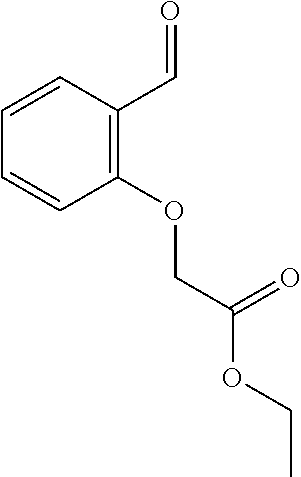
C1(OCC(OCC)=O)=C(C=O)C=CC=C1
